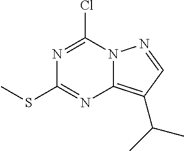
N1=C(Cl)N2C(=C(C(C)C)C=N2)N=C1SC
